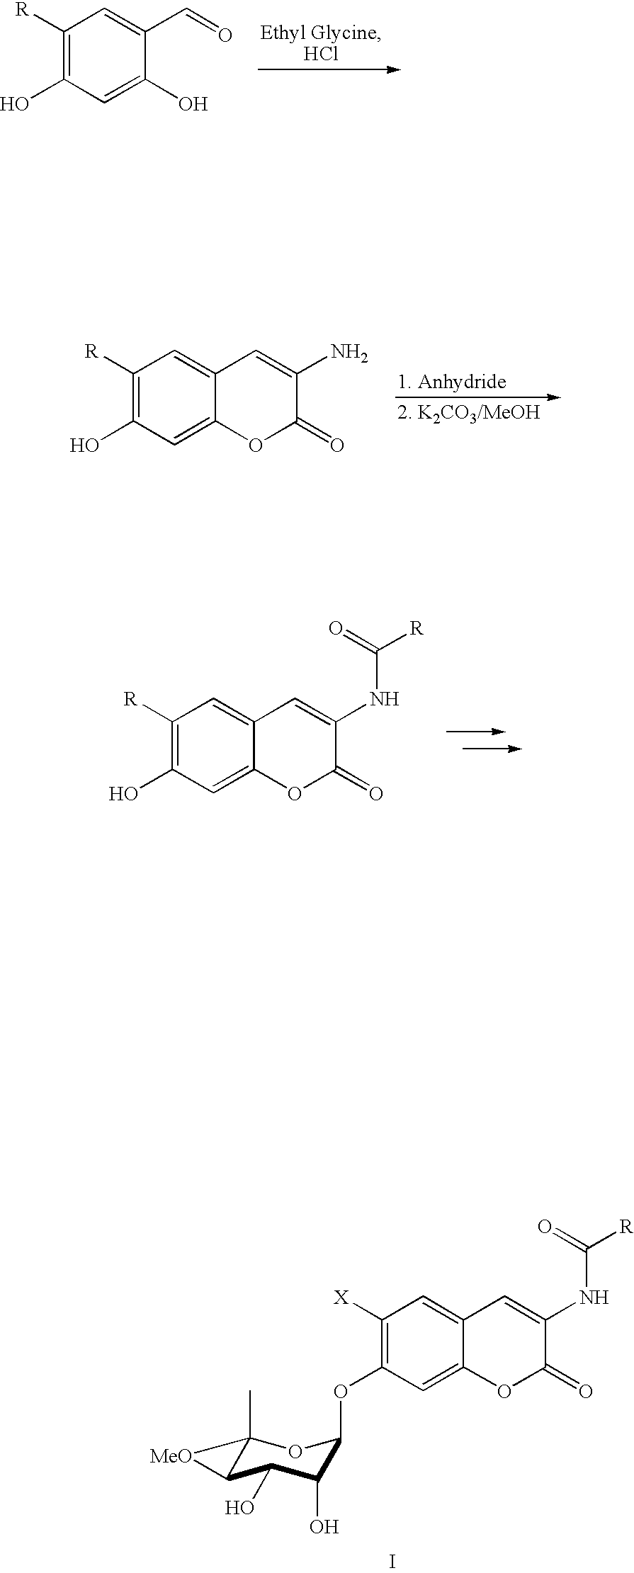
C1([X])=C(OC2C(O)C(O)C3C(C)(O2)[MeO]3)C=C2C(=C1)C=C(NC([R])=O)C(=O)O2.I.C1([R])=C(O)C=C(O)C(C=O)=C1.C1([R])=C(O)C=C2C(=C1)C=C(N)C(=O)O2.C1([R])=C(O)C=C2C(=C1)C=C(NC([R])=O)C(=O)O2
